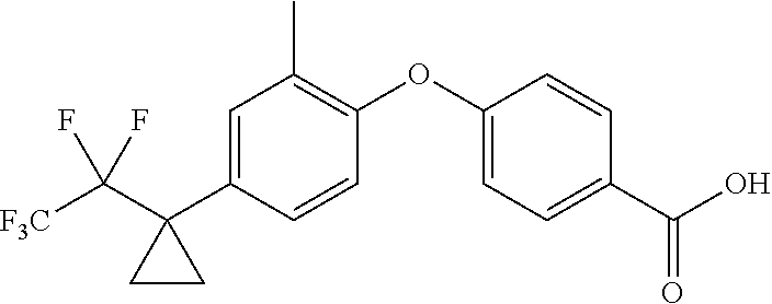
C1=C(C2(C([F3C])(F)F)CC2)C=CC(OC2=CC=C(C(O)=O)C=C2)=C1C
